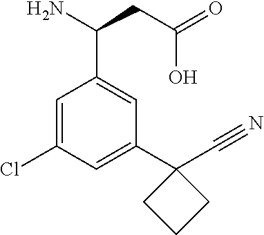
C(CC(=O)O)(C1=CC(C2(C#N)CCC2)=CC(Cl)=C1)N
